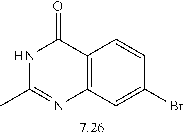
C12=C(C=C(Br)C=C1)N=C(C)NC2=O
